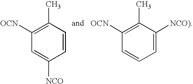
C1(C)=C([OCN])C=C([NCO])C=C1.C1(C)=C([OCN])C=CC=C1[NCO)]
